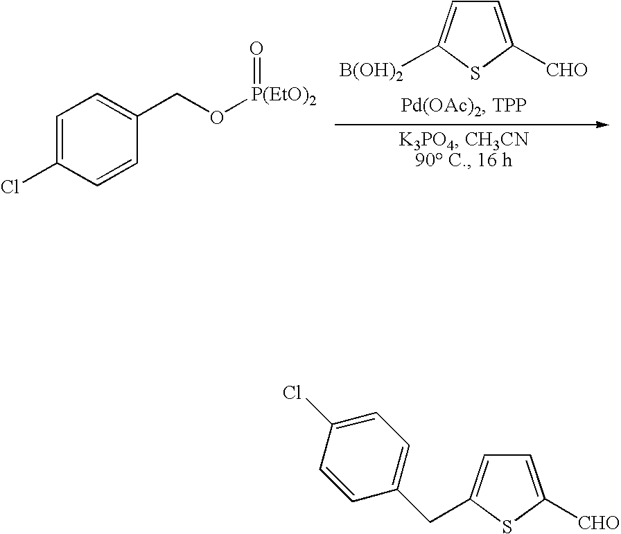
C1=C([CHO])SC([B(OH)2])=C1.C1=C(Cl)C=CC(CO[P(EtO)2]=O)=C1.C1(Cl)=CC=C(CC2=CC=C([CHO])S2)C=C1
